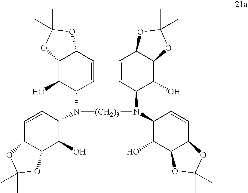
C1=CC(N([(CH2)3]N(C2C(O)C3C(C=C2)OC(C)(C)O3)C2C(O)C3C(C=C2)OC(C)(C)O3)C2C=CC3C(C2O)OC(C)(C)O3)C(O)C2C1OC(C)(C)O2
